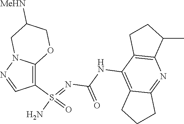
C(NC1=C2C(=NC3=C1CCC3C)CCC2)(N=S(N)(=O)C1=C2N(N=C1)CC([MeHN])CO2)=O
